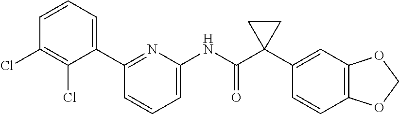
N(C(C1(C2=CC3=C(C=C2)OCO3)CC1)=O)C1=CC=CC(C2=CC=CC(Cl)=C2Cl)=N1
